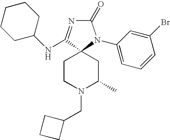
C1CN(CC2CCC2)C(C)CC12N(C1=CC=CC(Br)=C1)C(=O)N=C2NC1CCCCC1
